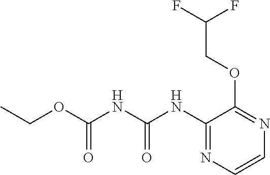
C1=CN=C(OCC(F)F)C(NC(NC(OCC)=O)=O)=N1
